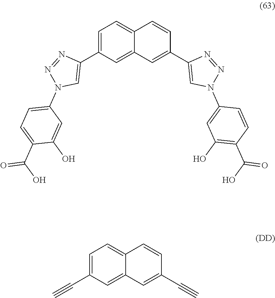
C1=C(C#C)C=C2C(=C1)C=CC(C#C)=C2.C1=C(C2=CN(C3=CC=C(C(=O)O)C(O)=C3)N=N2)C=C2C(=C1)C=CC(C1=CN(C3=CC(O)=C(C(O)=O)C=C3)N=N1)=C2
